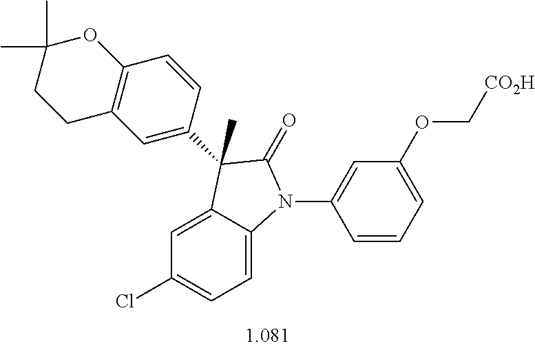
C1=C2C(=CC=C1Cl)N(C1=CC(OC[CO2H])=CC=C1)C(=O)C2(C)C1=CC2=C(C=C1)OC(C)(C)CC2
